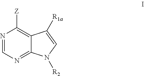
[Z]C1=C2C(=NC=N1)N([R2])C=C2[R1a]
